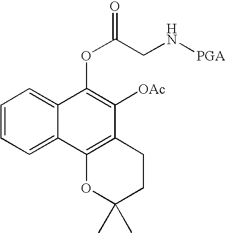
C1=CC=C2C(=C1)C(OC(=O)CN[PGA])=C([OAc])C1=C2OC(C)(C)CC1
